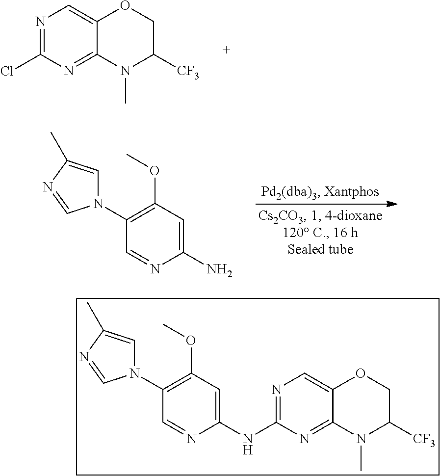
N1(C2=C(OC)C=C(N)N=C2)C=C(C)N=C1.N1=C(Cl)N=C2C(=C1)OCC([CF3])N2C.N1(C2=C(OC)C=C(NC3=NC=C4C(=N3)N(C)C([CF3])CO4)N=C2)C=C(C)N=C1
